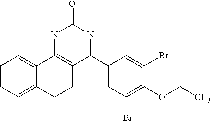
C1=CC=C2C(=C1)C1=C(CC2)C(C2=CC(Br)=C(OCC)C(Br)=C2)NC(=O)N1
